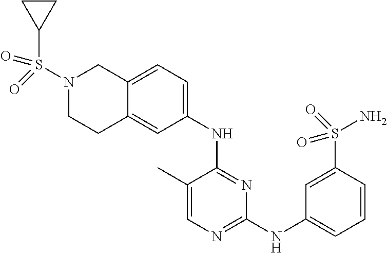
C1(NC2=NC(NC3=CC=CC(S(N)(=O)=O)=C3)=NC=C2C)=CC=C2C(=C1)CCN(S(C1CC1)(=O)=O)C2
